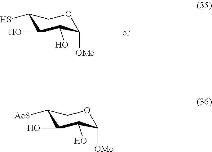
C1([AcS])C(O)C(O)C([OMe])OC1.C1(S)C(O)C(O)C([OMe])OC1
